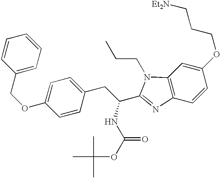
C1=CC=CC(COC2=CC=C(CC(NC(OC(C)(C)C)=O)C3=NC4=C(C=C(OCCC[Et2N])C=C4)N3CCC)C=C2)=C1
